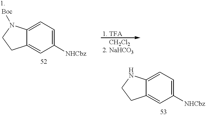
C1([NHCbz])=CC=C2C(=C1)CCN2[Boc].C1=C([NHCbz])C=C2C(=C1)NCC2
